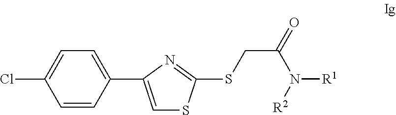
C1(C2=CSC(SCC(=O)N([R2])[R1])=N2)=CC=C(Cl)C=C1
